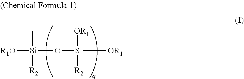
[R1O][Si](C)([R2])O[Si]([OR1])([R2])[OR1]
